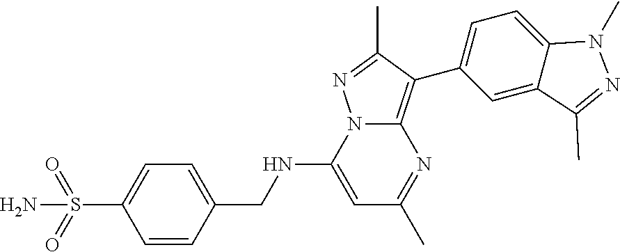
C1=C(NCC2=CC=C(S(=O)(N)=O)C=C2)N2C(=C(C3=CC=C4C(=C3)C(C)=NN4C)C(C)=N2)N=C1C
